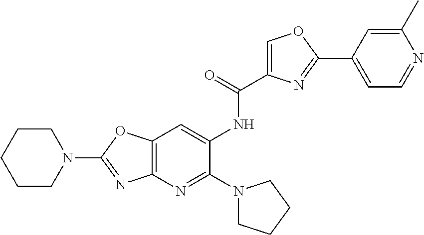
N1(C2=NC3=C(O2)C=C(NC(=O)C2=COC(C4=CC=NC(C)=C4)=N2)C(N2CCCC2)=N3)CCCCC1
